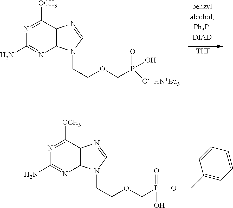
NC1=NC2=C(C([OCH3])=N1)N=CN2CCOCP(=O)(O)OCC1=CC=CC=C1.NC1=NC2=C(C([OCH3])=N1)N=CN2CCOCP(=O)(O)[O-].[HN+Bu3].[THF]
